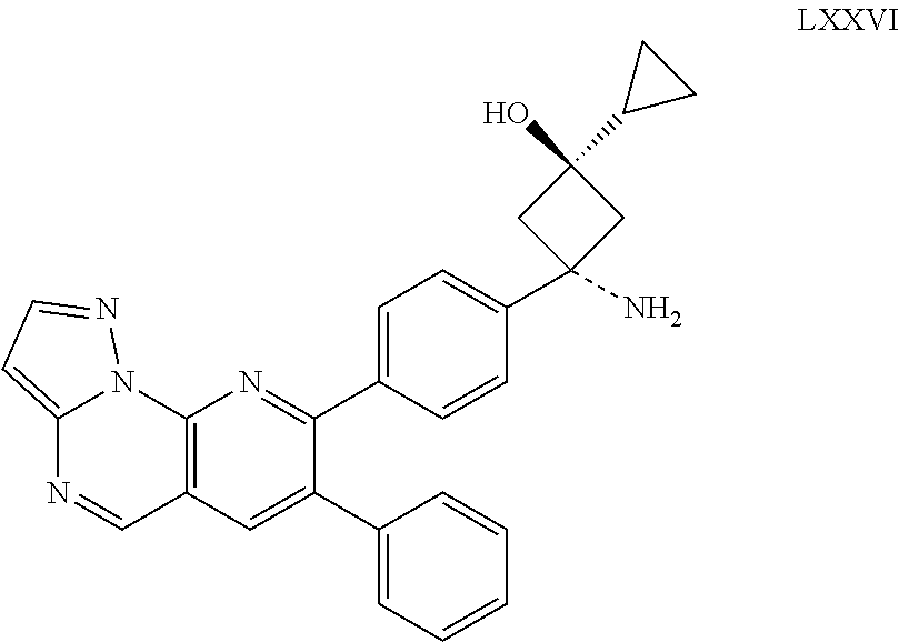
C12=C(C=C(C3=CC=CC=C3)C(C3=CC=C(C4(N)CC(C5CC5)(O)C4)C=C3)=N1)C=NC1=CC=NN21
